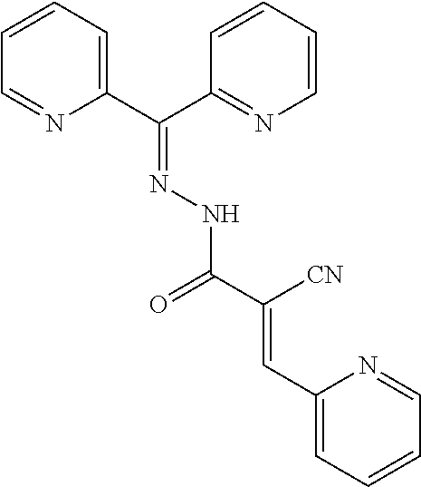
C1=CC=C(C(C2=NC=CC=C2)=NNC(=O)C([CN])=CC2=CC=CC=N2)N=C1
